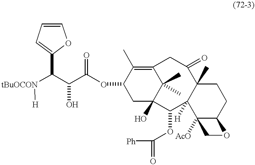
[tBuOCON](C(C(C(OC1CC2(O)C(C)(C)C(=C1C)CC(=O)C1(C)C([H])(C2OC([Ph])=O)C2([AcO])C(CC1)OC2)=O)O)C1=CC=CO1)[H]
